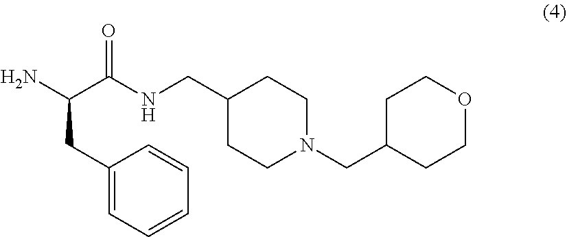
NC(C(NCC1CCN(CC2CCOCC2)CC1)=O)CC1=CC=CC=C1
